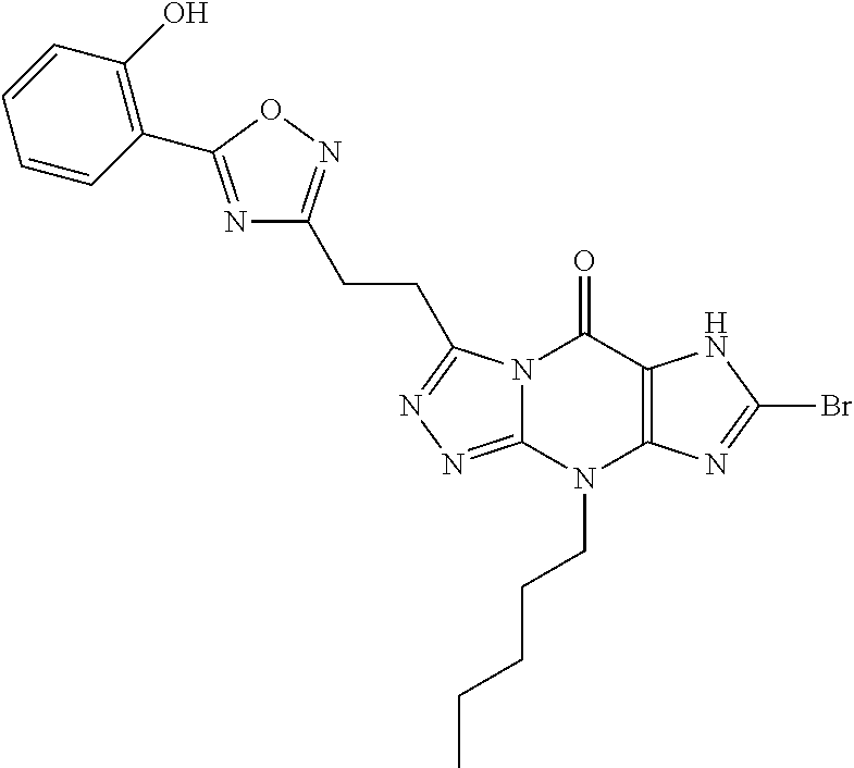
N12C(=NN=C1CCC1=NOC(C3=C(O)C=CC=C3)=N1)N(CCCCC)C1=C(C2=O)NC(Br)=N1
